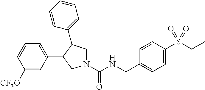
N1(C(NCC2=CC=C(S(CC)(=O)=O)C=C2)=O)CC(C2=CC=CC=C2)C(C2=CC=CC([CF3O])=C2)C1
